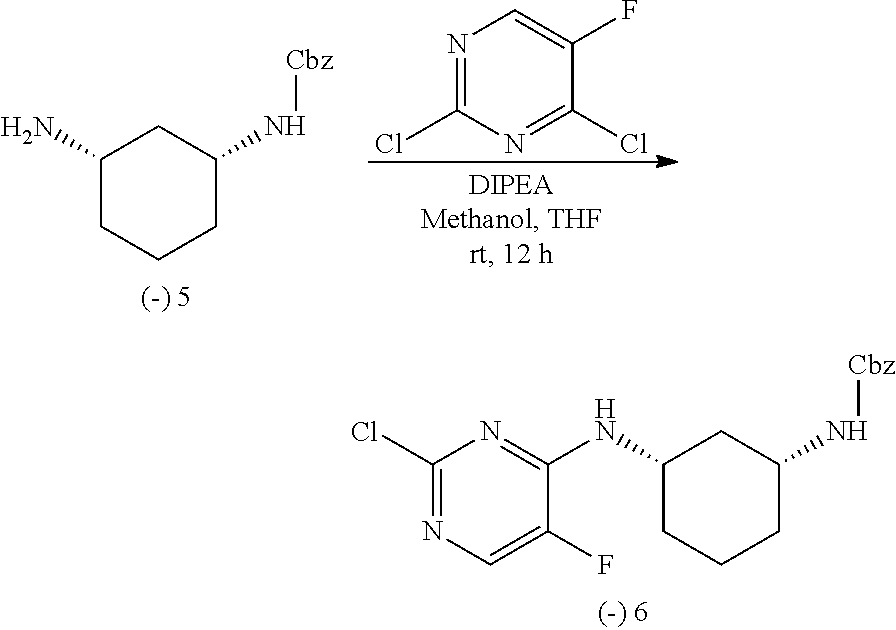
C1(NC2=NC(Cl)=NC=C2F)CCCC(N[Cbz])C1.C1(N)CCCC(N[Cbz])C1.N1=C(Cl)N=C(Cl)C(F)=C1
